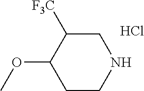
C1C([F3C])C(OC)CCN1.Cl
